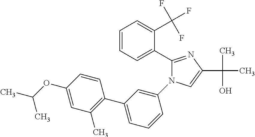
C1(C2=CC=CC=C2C(F)(F)F)=NC(C(C)(O)C)=CN1C1=CC(C2=C(C)C=C(OC(C)C)C=C2)=CC=C1
